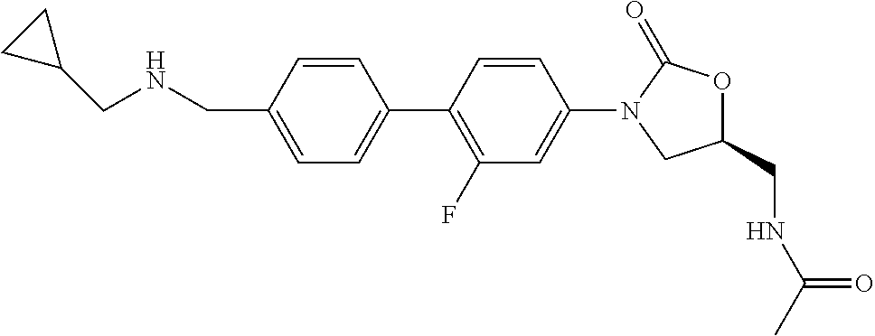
C1=C(CNCC2CC2)C=CC(C2=C(F)C=C(N3CC(CNC(C)=O)OC3=O)C=C2)=C1
